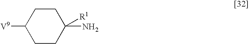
C1([V9])CCC(N)([R1])CC1
